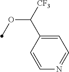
C1=CC(C([CF3])OC)=CC=N1
